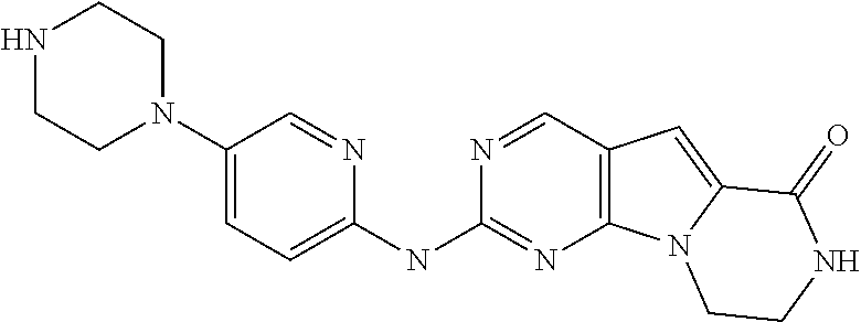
N1=CC2=C(N=C1NC1=CC=C(N3CCNCC3)C=N1)N1C(=C2)C(=O)NCC1
